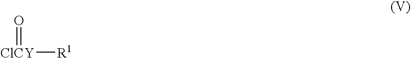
[ClCY]([R1])=O
